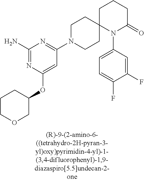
C1(N)=NC(OC2COCCC2)=CC(N2CCC3(CC2)N(C2=CC=C(F)C(F)=C2)C(=O)CCC3)=N1
